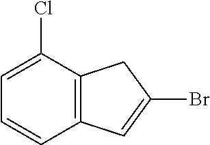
C12=C(C(Cl)=CC=C1)CC(Br)=C2
